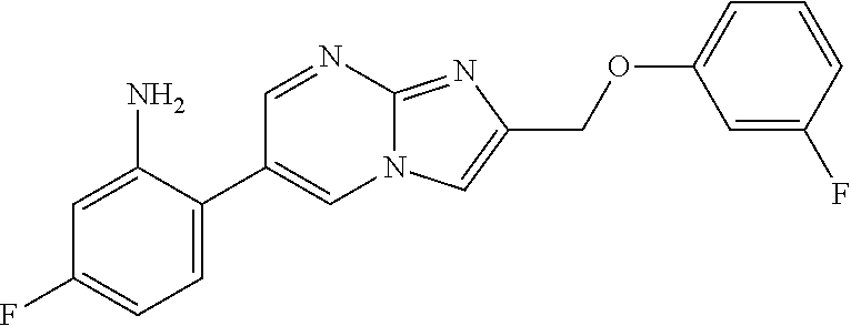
C1=C(C2=CN3C(=NC(COC4=CC=CC(F)=C4)=C3)N=C2)C(N)=CC(F)=C1
